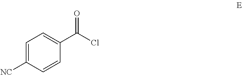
C1=C([NC])C=CC(C(=O)Cl)=C1
